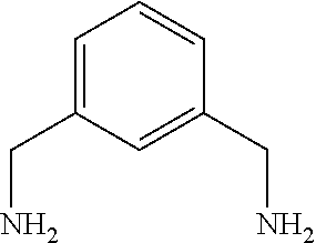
C1=C(CN)C=C(CN)C=C1
